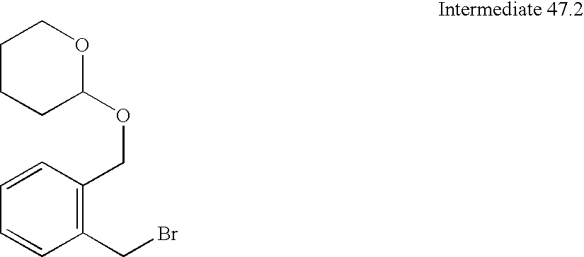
C1=CC(COC2OCCCC2)=C(CBr)C=C1
